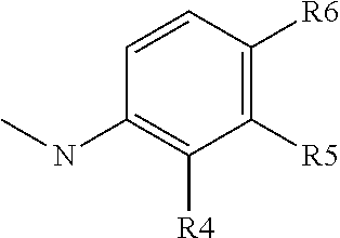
C1([R5])=C([R6])C=CC(NC)=C1[R4]
